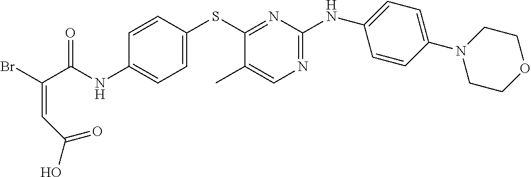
C1=CC(SC2=NC(NC3=CC=C(N4CCOCC4)C=C3)=NC=C2C)=CC=C1NC(C(Br)=CC(O)=O)=O
